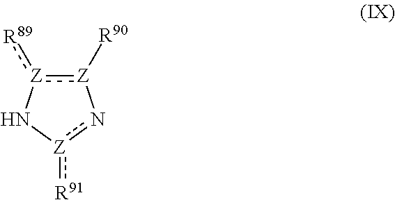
[Z]1([R90]):[Z](:[R89])N[Z](:[R91])n-1
